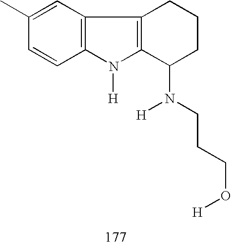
C1(C)=CC2=C(C=C1)N([H])C1=C2CCCC1N([H])CCCO[H]
